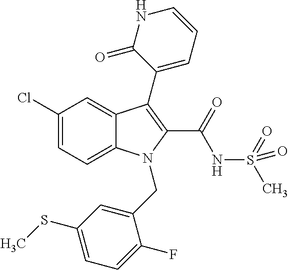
C1(Cl)=CC=C2C(=C1)C(C1=CC=CNC1=O)=C(C(NS(C)(=O)=O)=O)N2CC1=CC(SC)=CC=C1F
